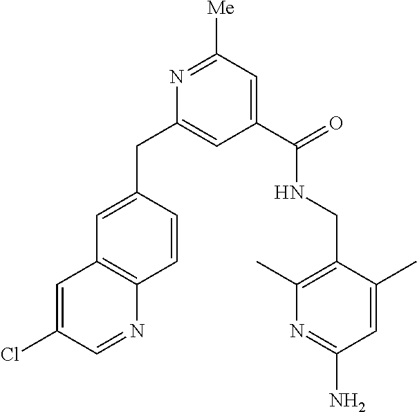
C1(C(=O)NCC2=C(C)N=C(N)C=C2C)=CC([Me])=NC(CC2=CC3=C(C=C2)N=CC(Cl)=C3)=C1
